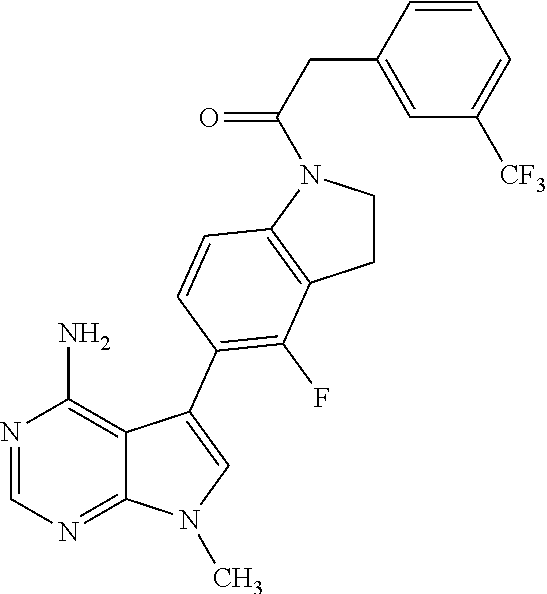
N1=CN=C2C(=C1N)C(C1=C(F)C3=C(N(C(CC4=CC([CF3])=CC=C4)=O)CC3)C=C1)=CN2C
